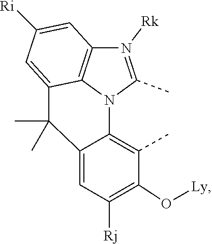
C12=C(C)C(O[Ly])=C([Rj])C=C1C(C)(C)C1=CC([Ri])=CC3=C1N2C(C)=N3[Rk]
